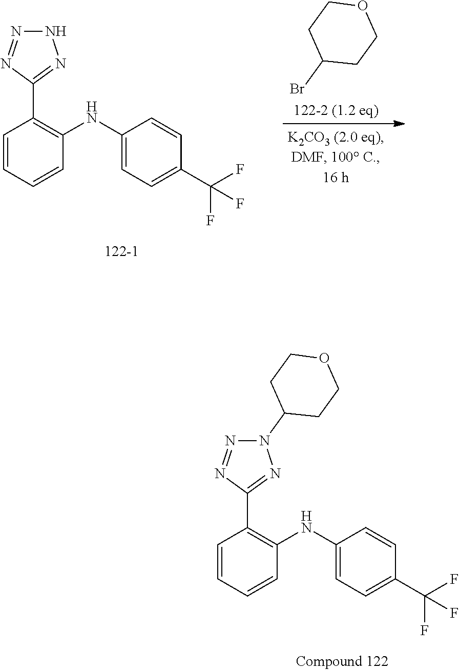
C1=CC=CC(NC2=CC=C(C(F)(F)F)C=C2)=C1C1=NN(C2CCOCC2)N=N1.C1=CC=CC(NC2=CC=C(C(F)(F)F)C=C2)=C1C1=NNN=N1.BrC1CCOCC1
